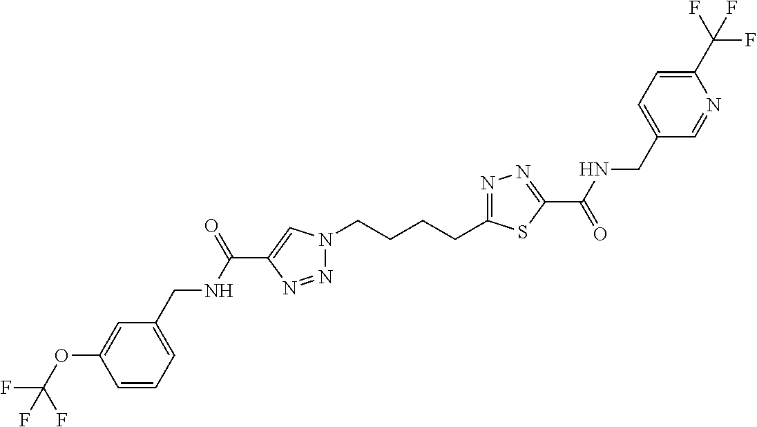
N1(CCCCC2=NN=C(C(=O)NCC3=CC=C(C(F)(F)F)N=C3)S2)N=NC(C(NCC2=CC=CC(OC(F)(F)F)=C2)=O)=C1
